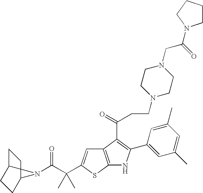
C12=C(SC(C(C(=O)N3C4CCC3CC4)(C)C)=C1)NC(C1=CC(C)=CC(C)=C1)=C2C(=O)CCN1CCN(CC(=O)N2CCCC2)CC1
